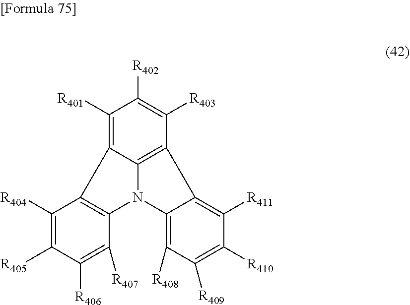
C1([R404])=C([R405])C([R406])=C([R407])C2=C1C1=C([R401])C([R402])=C([R403])C3=C1N2C1=C([R408])C([R409])=C([R410])C([R411])=C13
